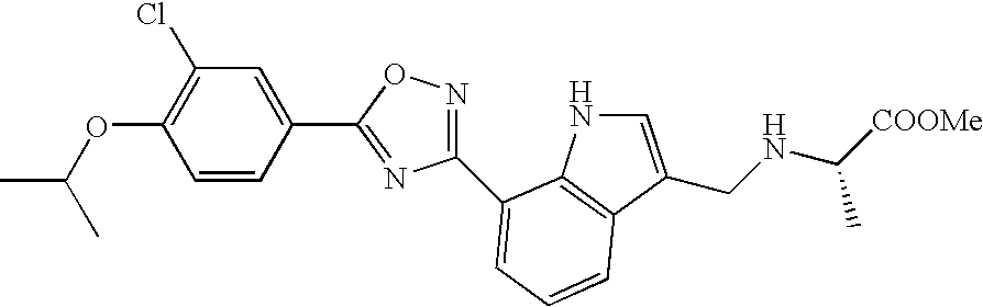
C1(OC(C)C)=C(Cl)C=C(C2=NC(C3=CC=CC4=C3NC=C4CNC([COOMe])C)=NO2)C=C1
